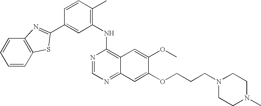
C1=CC(C)=C(NC2=C3C(=NC=N2)C=C(OCCCN2CCN(C)CC2)C(OC)=C3)C=C1C1=NC2=C(C=CC=C2)S1
